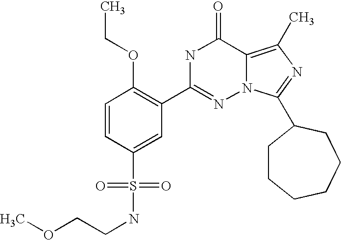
C(COC)NS(C1=CC(C2=NN3C(=C(C)N=C3C3CCCCCC3)C(=O)N2)=C(OCC)C=C1)(=O)=O
